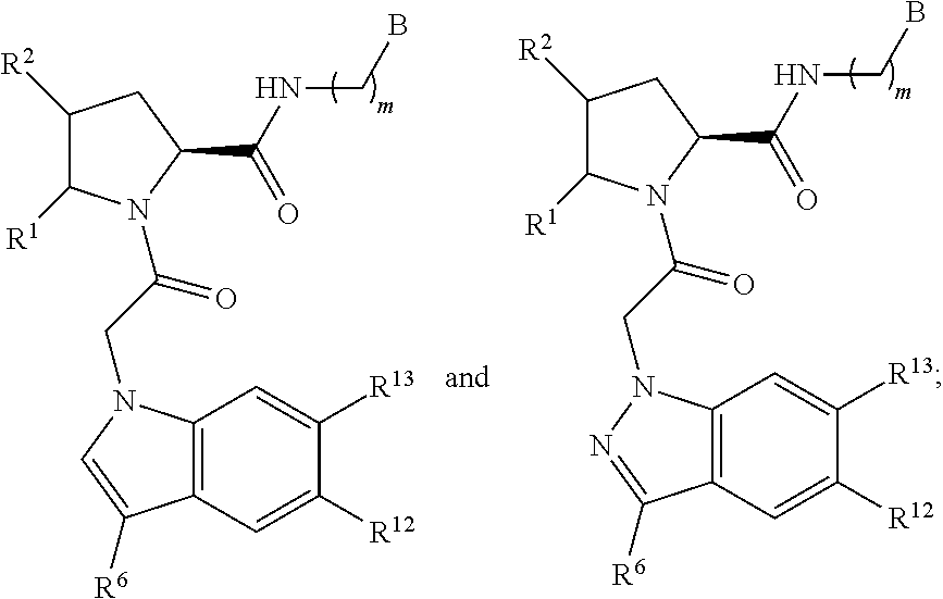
C12=C(C=C([R12])C([R13])=C1)C([R6])=CN2CC(=O)N1C([R1])C([R2])CC1C(=O)NCB.C12=C(C=C([R12])C([R13])=C1)C([R6])=NN2CC(=O)N1C([R1])C([R2])CC1C(=O)NCB
